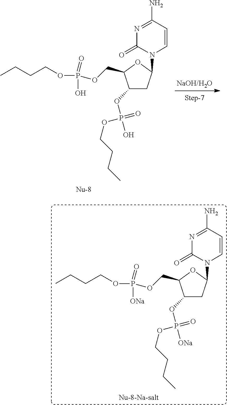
[NaOH/H2O].C1(OP(O)(OCCCC)=O)CC(N2C(=O)N=C(N)C=C2)OC1COP(OCCCC)(O)=O.C1(OP([ONa])(OCCCC)=O)CC(N2C(=O)N=C(N)C=C2)OC1COP(OCCCC)([ONa])=O
